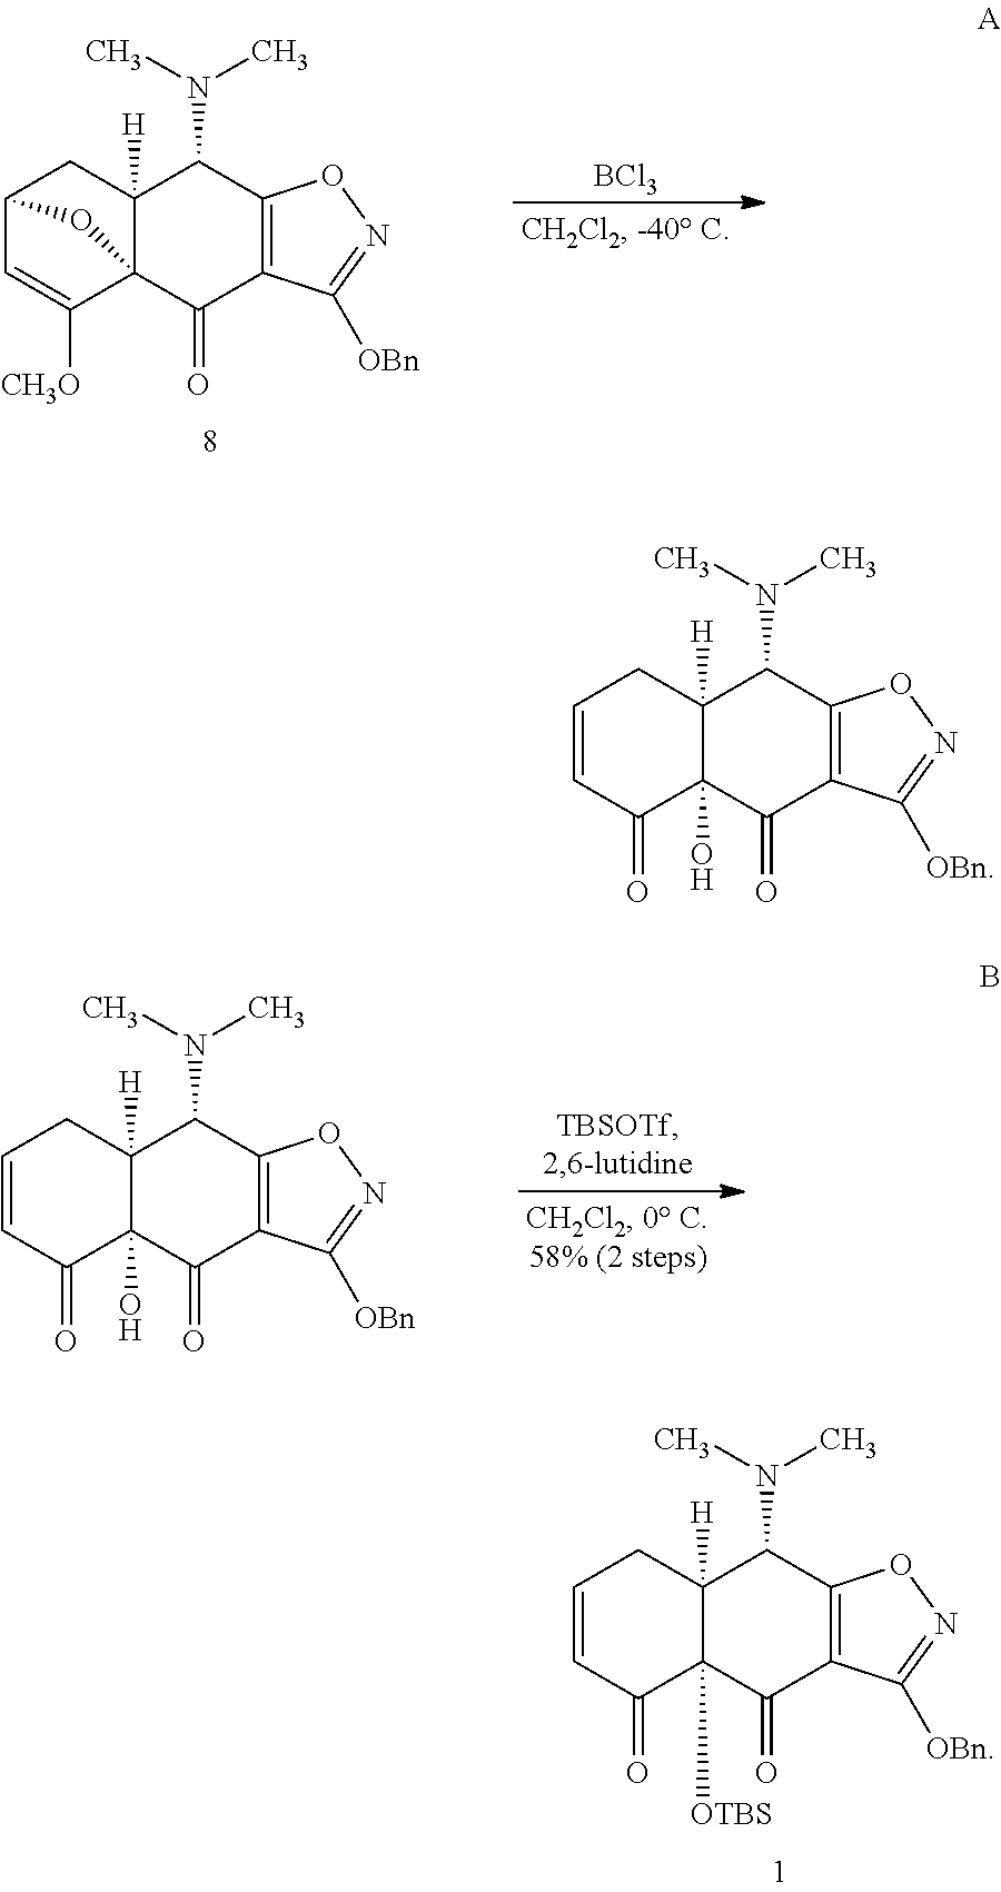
C1=CC(=O)C2(O)C([H])(C1)C(N(C)C)C1=C(C2=O)C([OBn])=NO1.C12C=C([CH3O])C3(C([H])(C1)C(N(C)C)C1=C(C3=O)C([OBn])=NO1)O2.[BCl3].C1=CC(=O)C2(O)C([H])(C1)C(N(C)C)C1=C(C2=O)C([OBn])=NO1.C1=CC(=O)C2([OTBS])C([H])(C1)C(N(C)C)C1=C(C2=O)C([OBn])=NO1
